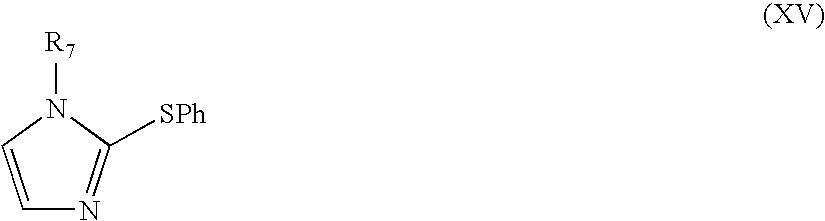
C1=CN([R7])C([SPh])=N1
